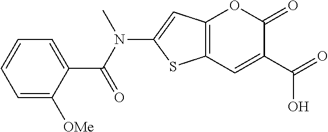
C12=C(C=C(C(O)=O)C(=O)O1)SC(N(C(C1=CC=CC=C1[OMe])=O)C)=C2
